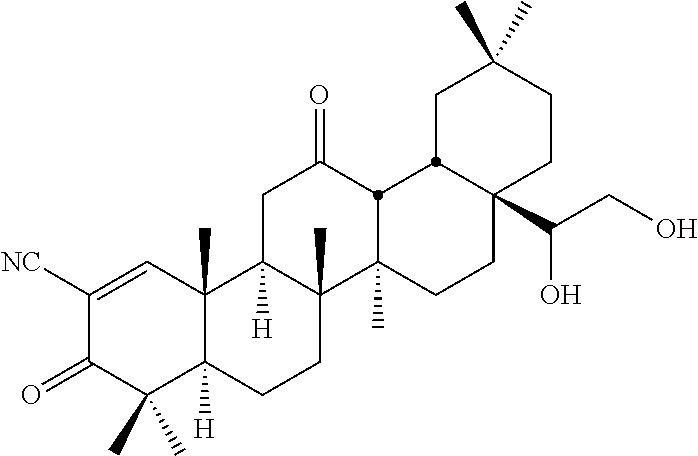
C1([NC])=CC2(C)C([H])(C(C)(C)C1=O)CCC1(C)C2([H])CC(=O)C2C1(C)CCC1(C(CO)O)CCC(C)(C)CC12
